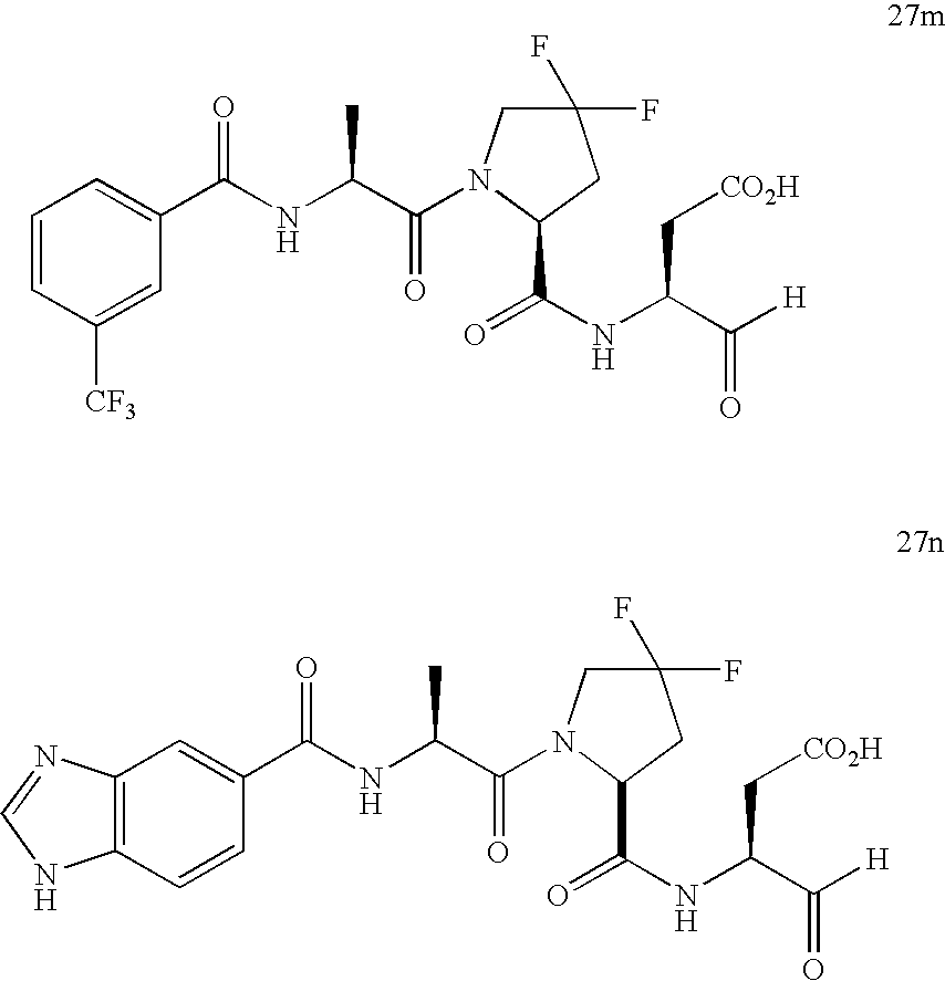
C1=CC([CF3])=CC(C(NC(C(=O)N2CC(F)(F)CC2C(NC(C([H])=O)C[CO2H])=O)C)=O)=C1.C12=C(C=CC(C(NC(C(=O)N3CC(F)(F)CC3C(NC(C([H])=O)C[CO2H])=O)C)=O)=C1)NC=N2
